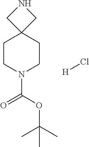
C12(CCN(C(=O)OC(C)(C)C)CC1)CNC2.[H]Cl
